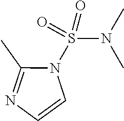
C1(C)=NC=CN1S(=O)(=O)N(C)C
